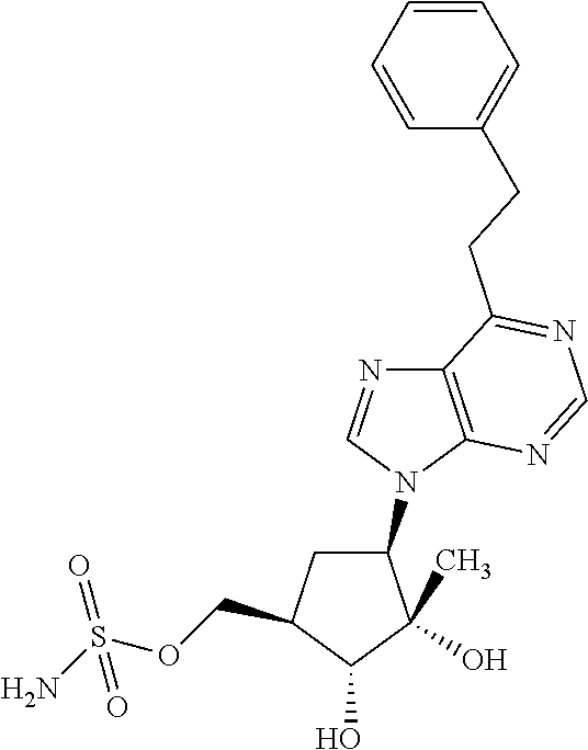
C1(N2C=NC3=C2N=CN=C3CCC2=CC=CC=C2)CC(COS(N)(=O)=O)C(O)C1(O)C
